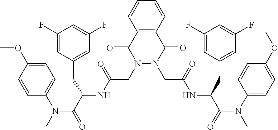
C12=C(C=CC=C1)C(=O)N(CC(=O)NC(CC1=CC(F)=CC(F)=C1)C(N(C)C1=CC=C(OC)C=C1)=O)N(CC(=O)NC(CC1=CC(F)=CC(F)=C1)C(N(C)C1=CC=C(OC)C=C1)=O)C2=O
